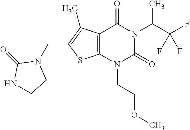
C12=C(N(CCOC)C(=O)N(C(C(F)(F)F)C)C1=O)SC(CN1C(=O)NCC1)=C2C
